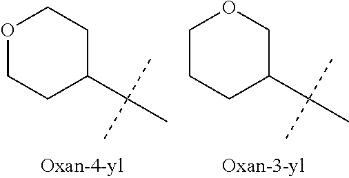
O1CCC(C(C)(C)C)CC1.C1CCC(C(C)(C)C)CO1
